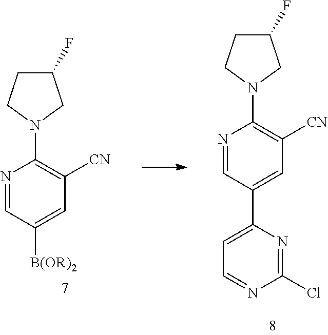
N1=CC([B(OR)2])=CC([CN])=C1N1CC(F)CC1.N1=CC(C2=CC=NC(Cl)=N2)=CC([CN])=C1N1CC(F)CC1
